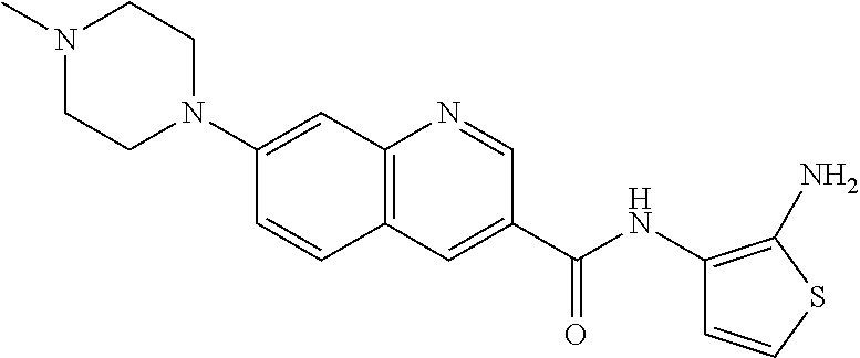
C12=C(N=CC(C(NC3=C(N)SC=C3)=O)=C1)C=C(N1CCN(C)CC1)C=C2
